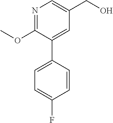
C1(OC)=NC=C(CO)C=C1C1=CC=C(F)C=C1
